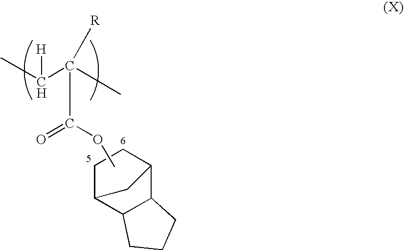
C12C3C(C(C1)CC2)CCC3.COC(=O)C(C(C)[H])(C)[R]
